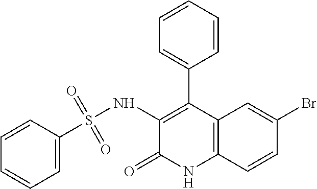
C1(S(NC2=C(C3=CC=CC=C3)C3=C(NC2=O)C=CC(Br)=C3)(=O)=O)=CC=CC=C1
